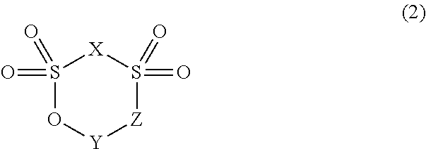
S1(=O)(=O)O[Y][Z]S(=O)(=O)[X]1
